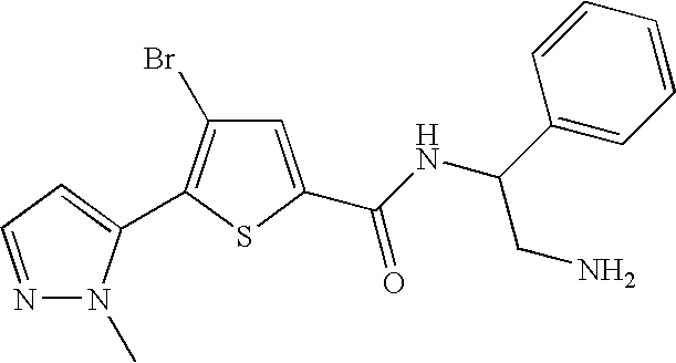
N1=CC=C(C2=C(Br)C=C(C(NC(C3=CC=CC=C3)CN)=O)S2)N1C
